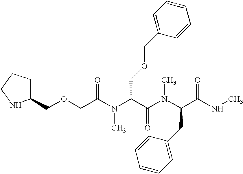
C1(COCC(=O)N(C(C(N(C)C(C(=O)NC)CC2=CC=CC=C2)=O)COCC2=CC=CC=C2)C)CCCN1
